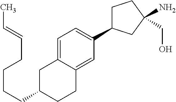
C(CCC1CC2=CC=C(C3CCC(CO)(N)C3)C=C2CC1)CC=CC
